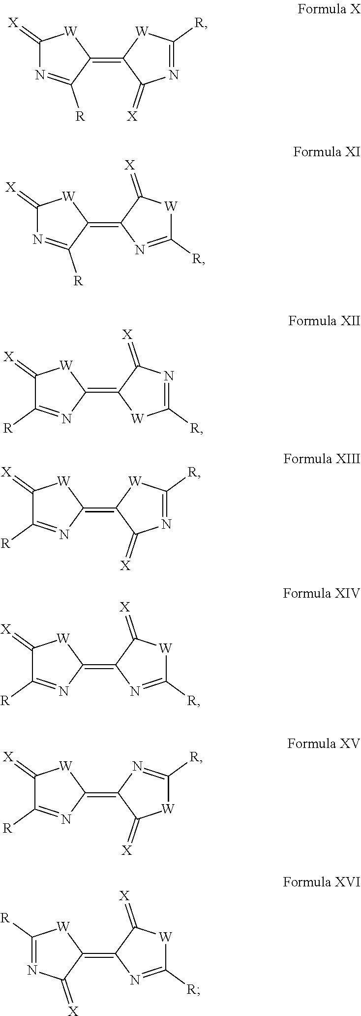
C1(=C2[W]C([R])=NC2=[X])[W]C(=[X])N=C1[R].C1(=C2C(=[X])[W]C([R])=N2)[W]C(=[X])N=C1[R].C1(=C2C(=[X])N=C([R])[W]2)[W]C(=[X])C([R])=N1.C1(=C2C(=[X])N=C([R])[W]2)[W]C(=[X])C([R])=N1.C1(=C2C(=[X])[W]C([R])=N2)[W]C(=[X])C([R])=N1.C1(=C2C(=[X])[W]C([R])=N2)[W]C(=[X])C([R])=N1.C1(=C2C(=[X])[W]C([R])=N2)[W]C([R])=NC1=[X]
